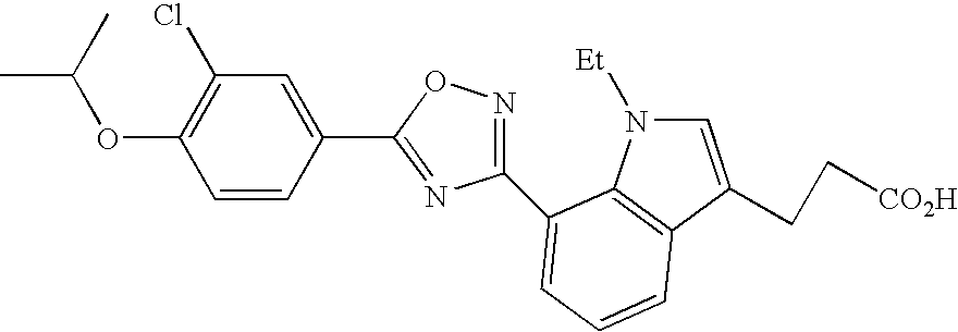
C1(OC(C)C)=C(Cl)C=C(C2=NC(C3=CC=CC4=C3N([Et])C=C4CC[CO2H])=NO2)C=C1
